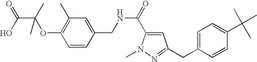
C1=CC(CNC(C2=CC(CC3=CC=C(C(C)(C)C)C=C3)=NN2C)=O)=CC(C)=C1OC(C(O)=O)(C)C
